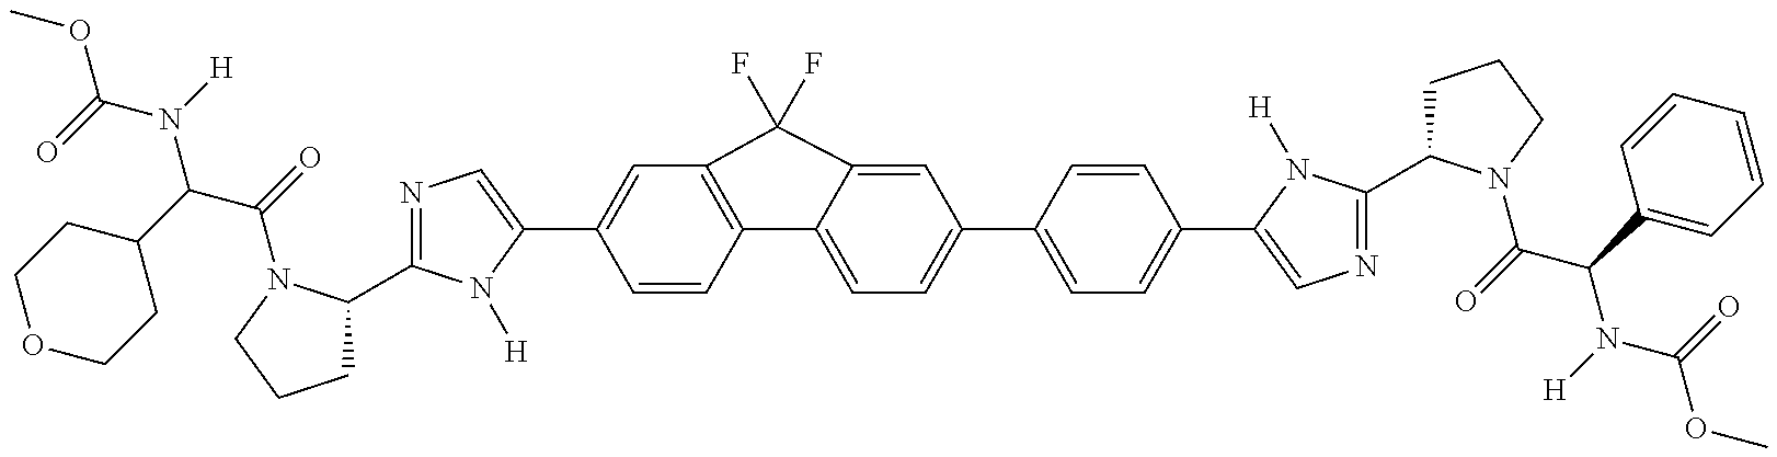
C1C(C2=NC=C(C3=CC4=C(C=C3)C3=CC=C(C5=CC=C(C6=CN=C(C7CCCN7C(=O)C(C7=CC=CC=C7)N([H])C(=O)OC)N6[H])C=C5)C=C3C4(F)F)N2[H])N(C(=O)C(C2CCOCC2)N(C(=O)OC)[H])CC1
